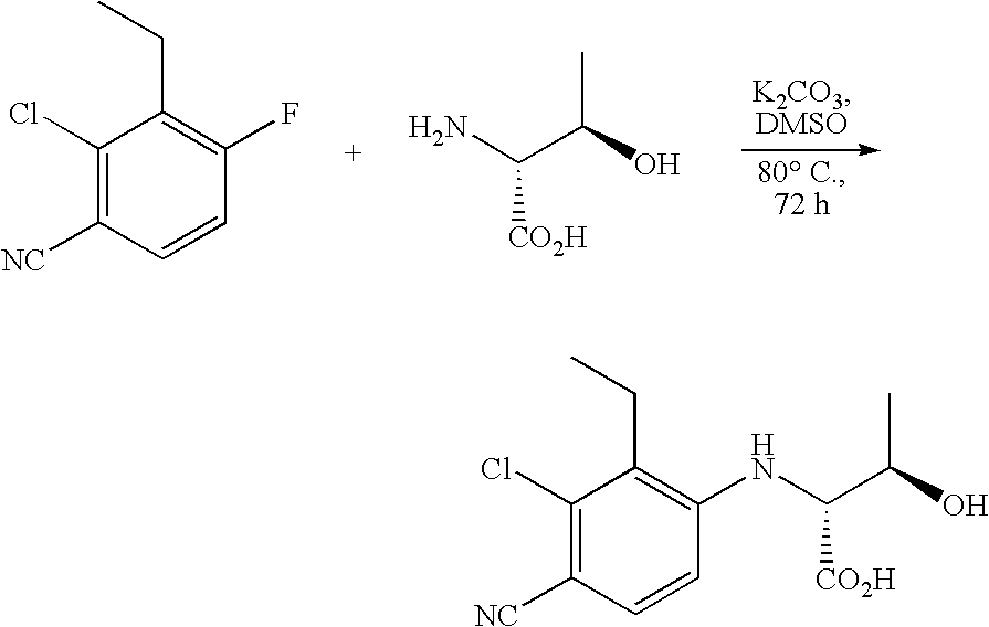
C1(Cl)=C([NC])C=CC(F)=C1CC.NC(C(O)C)[CO2H].C1(Cl)=C([NC])C=CC(NC(C(O)C)[CO2H])=C1CC
